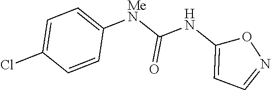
C1=C(Cl)C=CC([MeN]C(NC2=CC=NO2)=O)=C1
